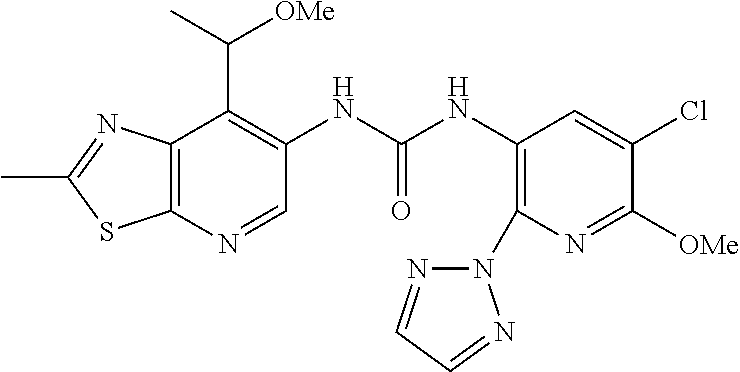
C1(C)=NC2=C(S1)N=CC(NC(NC1=C(N3N=CC=N3)N=C([OMe])C(Cl)=C1)=O)=C2C(C)[OMe]
